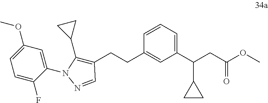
C1(OC)=CC=C(F)C(N2C(C3CC3)=C(CCC3=CC(C(CC(OC)=O)C4CC4)=CC=C3)C=N2)=C1
